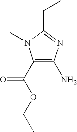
O(C(C1=C(N)N=C(CC)N1C)=O)CC
